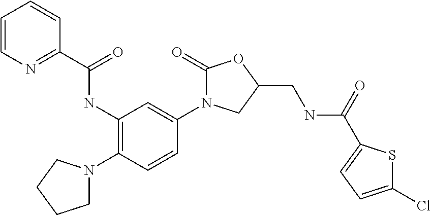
C(=O)(NCC1OC(=O)N(C2=CC(NC(C3=NC=CC=C3)=O)=C(N3CCCC3)C=C2)C1)C1=CC=C(Cl)S1
